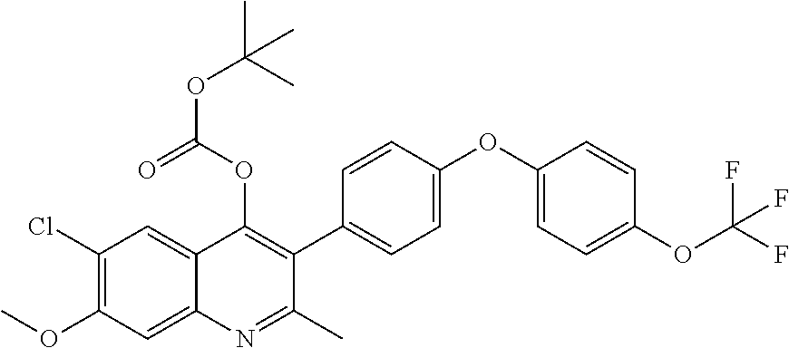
C1(Cl)=C(OC)C=C2C(=C1)C(OC(OC(C)(C)C)=O)=C(C1=CC=C(OC3=CC=C(OC(F)(F)F)C=C3)C=C1)C(C)=N2
